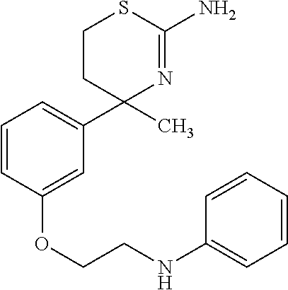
C1CC(C2=CC=CC(OCCNC3=CC=CC=C3)=C2)(C)N=C(N)S1
